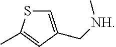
C1=C(C[NH]C)C=C(C)S1
